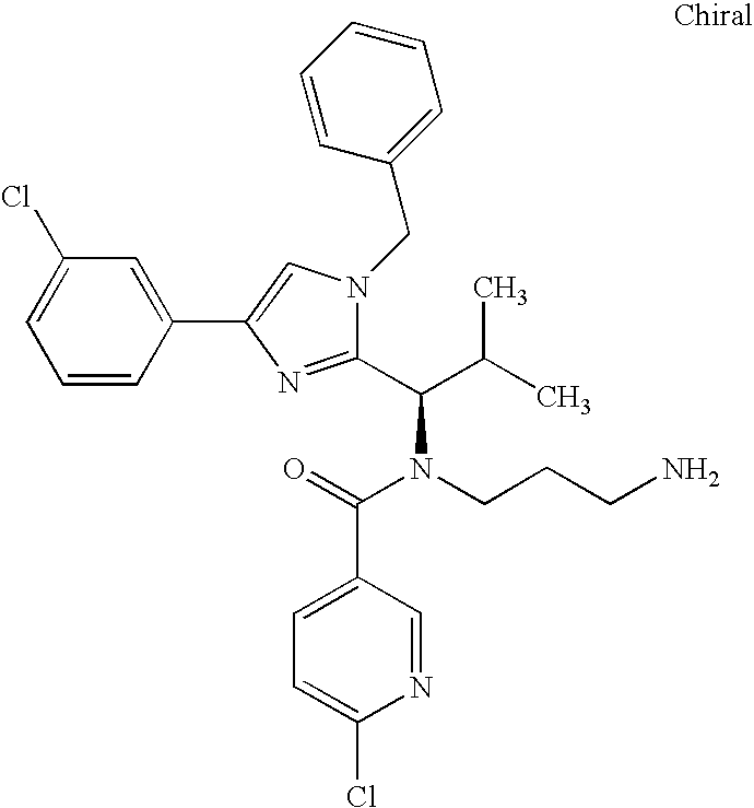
C1(Cl)=CC=CC(C2=CN(CC3=CC=CC=C3)C(C(C(C)C)N(CCCN)C(=O)C3=CC=C(Cl)N=C3)=N2)=C1
